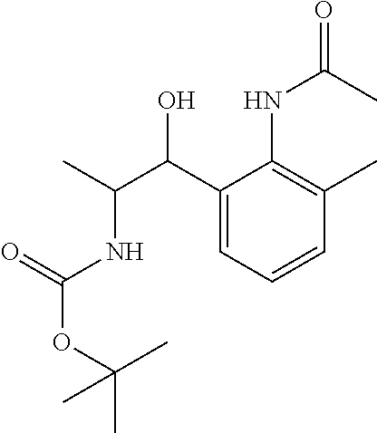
C1(C(C(C)NC(OC(C)(C)C)=O)O)=CC=CC(C)=C1NC(=O)C
